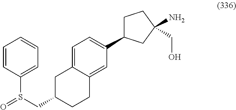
C1=CC(S(CC2CCC3=CC(C4CCC(N)(CO)C4)=CC=C3C2)=O)=CC=C1
